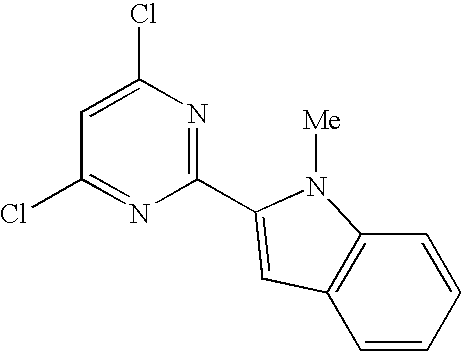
C1=C(Cl)N=C(C2=CC3=C(C=CC=C3)N2[Me])N=C1Cl
